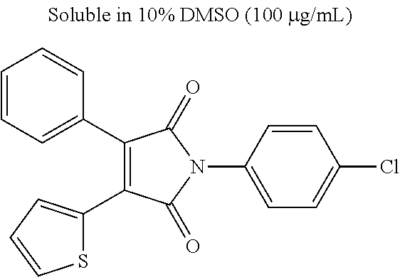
C1(C2=CC=CC=C2)=C(C2=CC=CS2)C(=O)N(C2=CC=C(Cl)C=C2)C1=O
